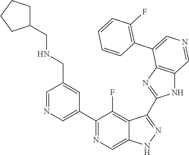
C1(C2=CN=CC(CNCC3CCCC3)=C2)=NC=C2C(=C1F)C(C1=NC3=C(N1)C=NC=C3C1=C(F)C=CC=C1)=NN2
